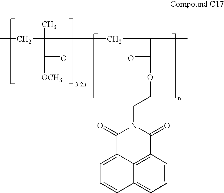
CCC(C(=O)[OCH3])(CC(C(=O)OCCN1C(=O)C2=CC=CC3=CC=CC(=C23)C1=O)C)C
